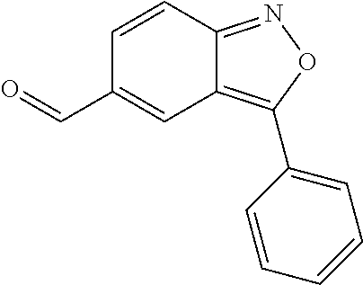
C1=CC2=NOC(C3=CC=CC=C3)=C2C=C1C=O
